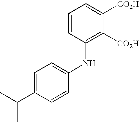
C1=CC(NC2=CC=C(C(C)C)C=C2)=C([CO2H])C([CO2H])=C1
